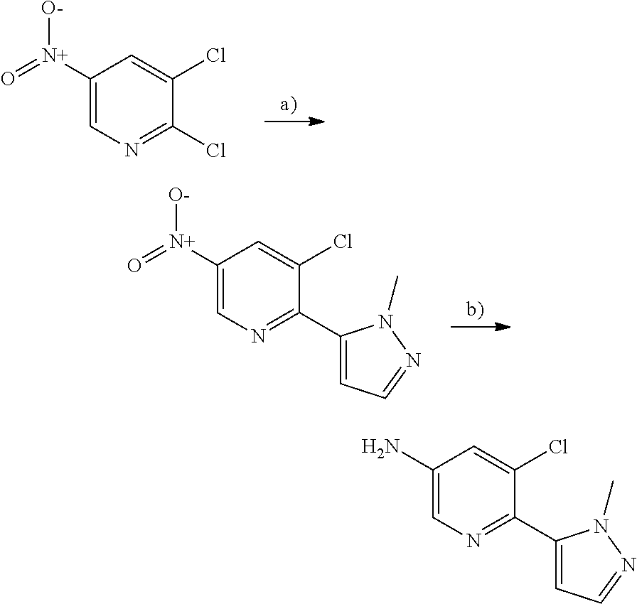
C1([N+](=O)[O-])=CN=C(Cl)C(Cl)=C1.C1([N+](=O)[O-])=CN=C(C2=CC=NN2C)C(Cl)=C1.C1(N)=CN=C(C2=CC=NN2C)C(Cl)=C1
